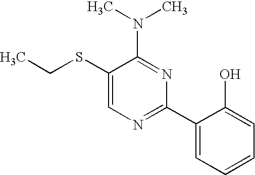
C1(SCC)=CN=C(C2=CC=CC=C2O)N=C1N(C)C
